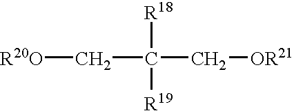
C(C(C[OR21])([R18])[R19])[R20O]
